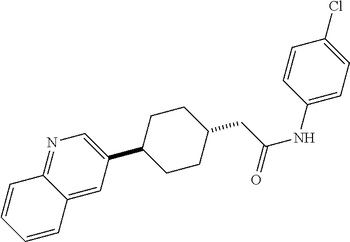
N1=C2C(=CC(C3CCC(CC(NC4=CC=C(Cl)C=C4)=O)CC3)=C1)C=CC=C2
